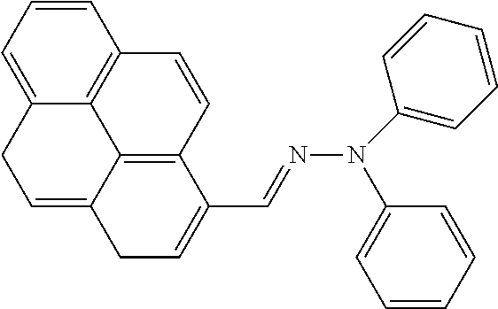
C1=CC=C2C3=C1C=CC1=C3C(=CC2)CC=C1C=NN(C1=CC=CC=C1)C1=CC=CC=C1
